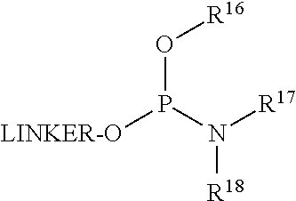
P(O[R16])([LINKER-O])N([R17])[R18]
